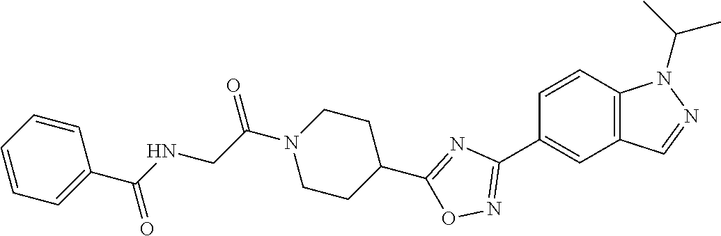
C1=CC2=C(C=C1C1=NOC(C3CCN(C(CNC(C4=CC=CC=C4)=O)=O)CC3)=N1)C=NN2C(C)C
